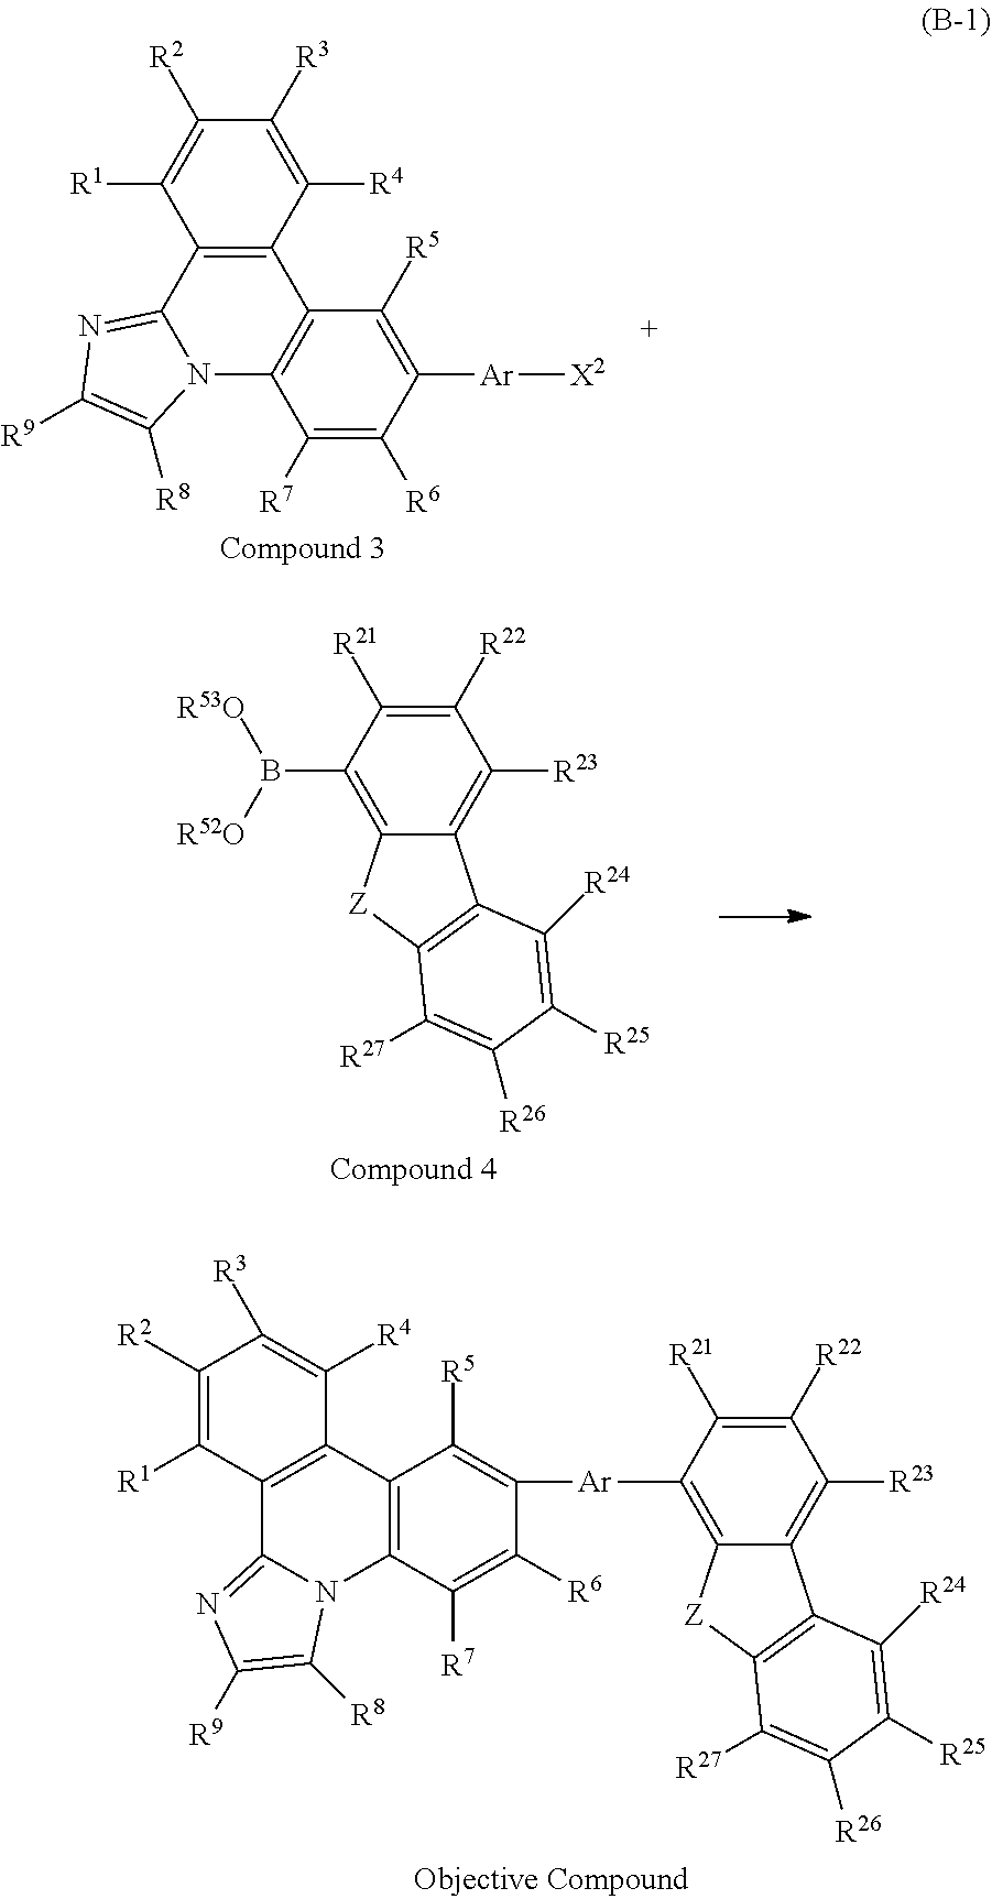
C1([R22])=C([R21])C([Ar]C2=C([R5])C3=C(C([R7])=C2[R6])N2C(=NC([R9])=C2[R8])C2=C3C([R4])=C([R3])C([R2])=C2[R1])=C2C(=C1[R23])C1=C([Z]2)C([R27])=C([R26])C([R25])=C1[R24].C1([R7])=C([R6])C([Ar][X2])=C([R5])C2=C1N1C(=NC([R9])=C1[R8])C1=C2C([R4])=C([R3])C([R2])=C1[R1].C1([R22])=C([R21])C(B([R52O])[R53O])=C2C(=C1[R23])C1=C([Z]2)C([R27])=C([R26])C([R25])=C1[R24]
